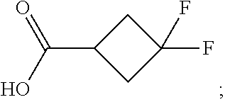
OC(C1CC(F)(F)C1)=O
